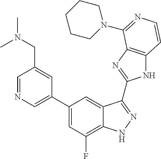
C1=C(C2=CC(F)=C3C(=C2)C(C2=NC4=C(N2)C=CN=C4N2CCCCC2)=NN3)C=C(CN(C)C)C=N1
